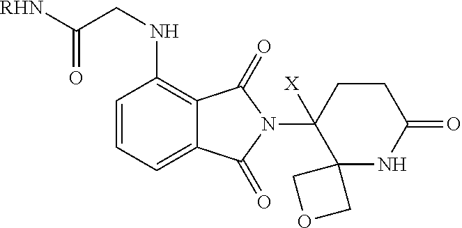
C1=CC=C2C(=C1NCC([RHN])=O)C(=O)N(C1([X])C3(NC(=O)CC1)COC3)C2=O
